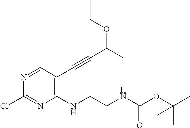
C1(C#CC(OCC)C)=C(NCCNC(OC(C)(C)C)=O)N=C(Cl)N=C1
